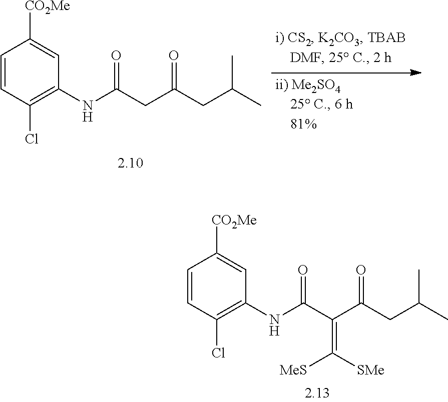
C1=CC(Cl)=C(NC(CC(CC(C)C)=O)=O)C=C1[CO2Me].C1=CC(Cl)=C(NC(C(C(CC(C)C)=O)=C([SMe])[MeS])=O)C=C1[CO2Me]
